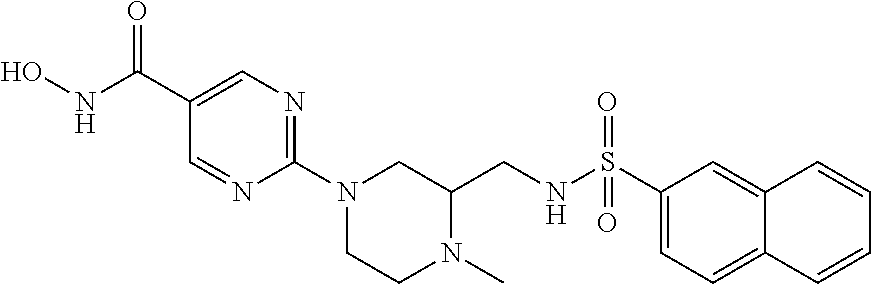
ONC(C1=CN=C(N2CCN(C)C(CNS(C3=CC=C4C(=C3)C=CC=C4)(=O)=O)C2)N=C1)=O
